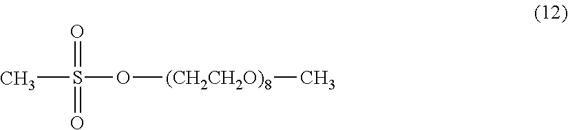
CS(=O)(=O)O[(CH2CH2O)8]C
